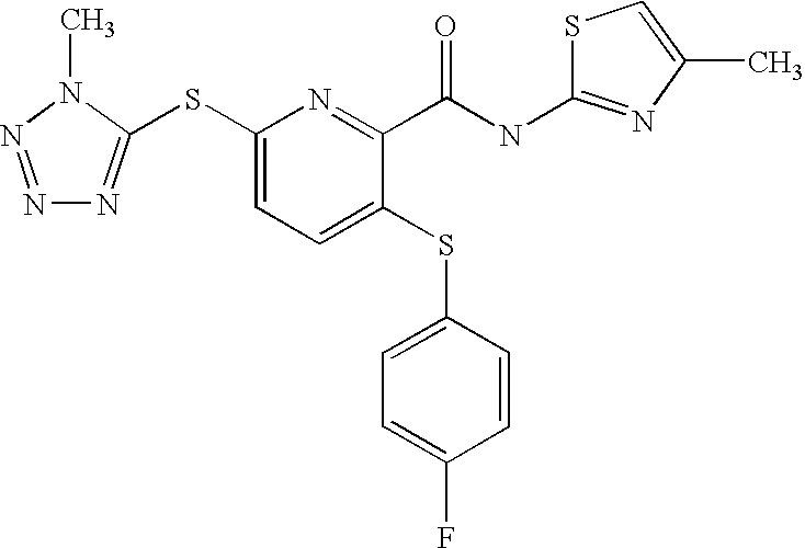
C1(SC2=NN=NN2C)=CC=C(SC2=CC=C(F)C=C2)C(C(NC2=NC(C)=CS2)=O)=N1
